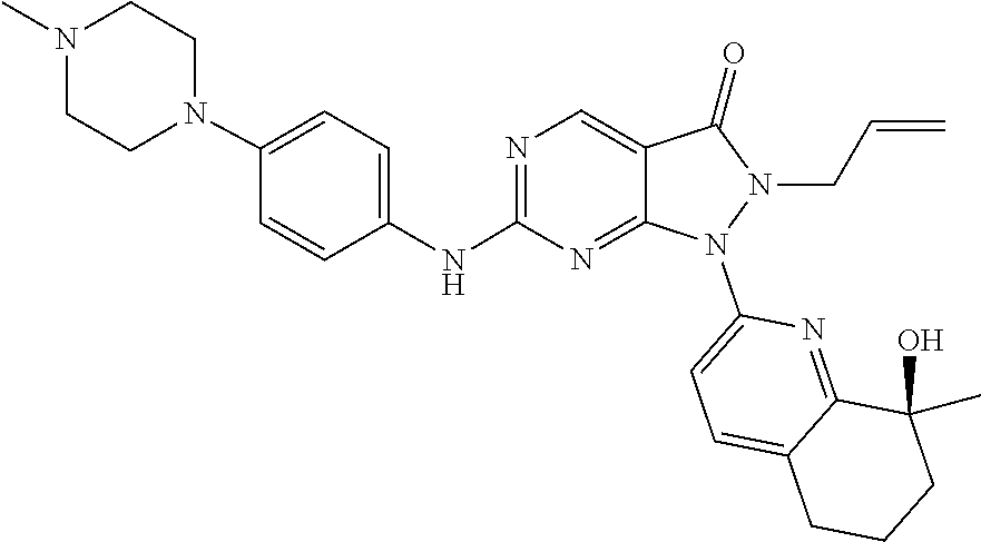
N1(C2=CC=C3CCCC(O)(C)C3=N2)N(CC=C)C(=O)C2=CN=C(NC3=CC=C(N4CCN(C)CC4)C=C3)N=C12
